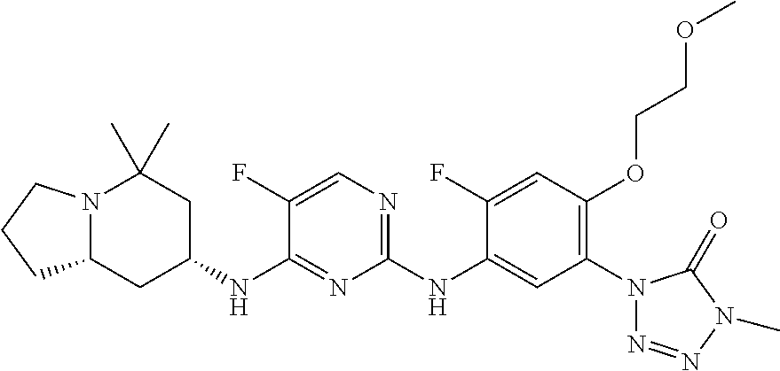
N12C(CC(NC3=NC(NC4=CC(N5N=NN(C)C5=O)=C(OCCOC)C=C4F)=NC=C3F)CC1(C)C)CCC2
